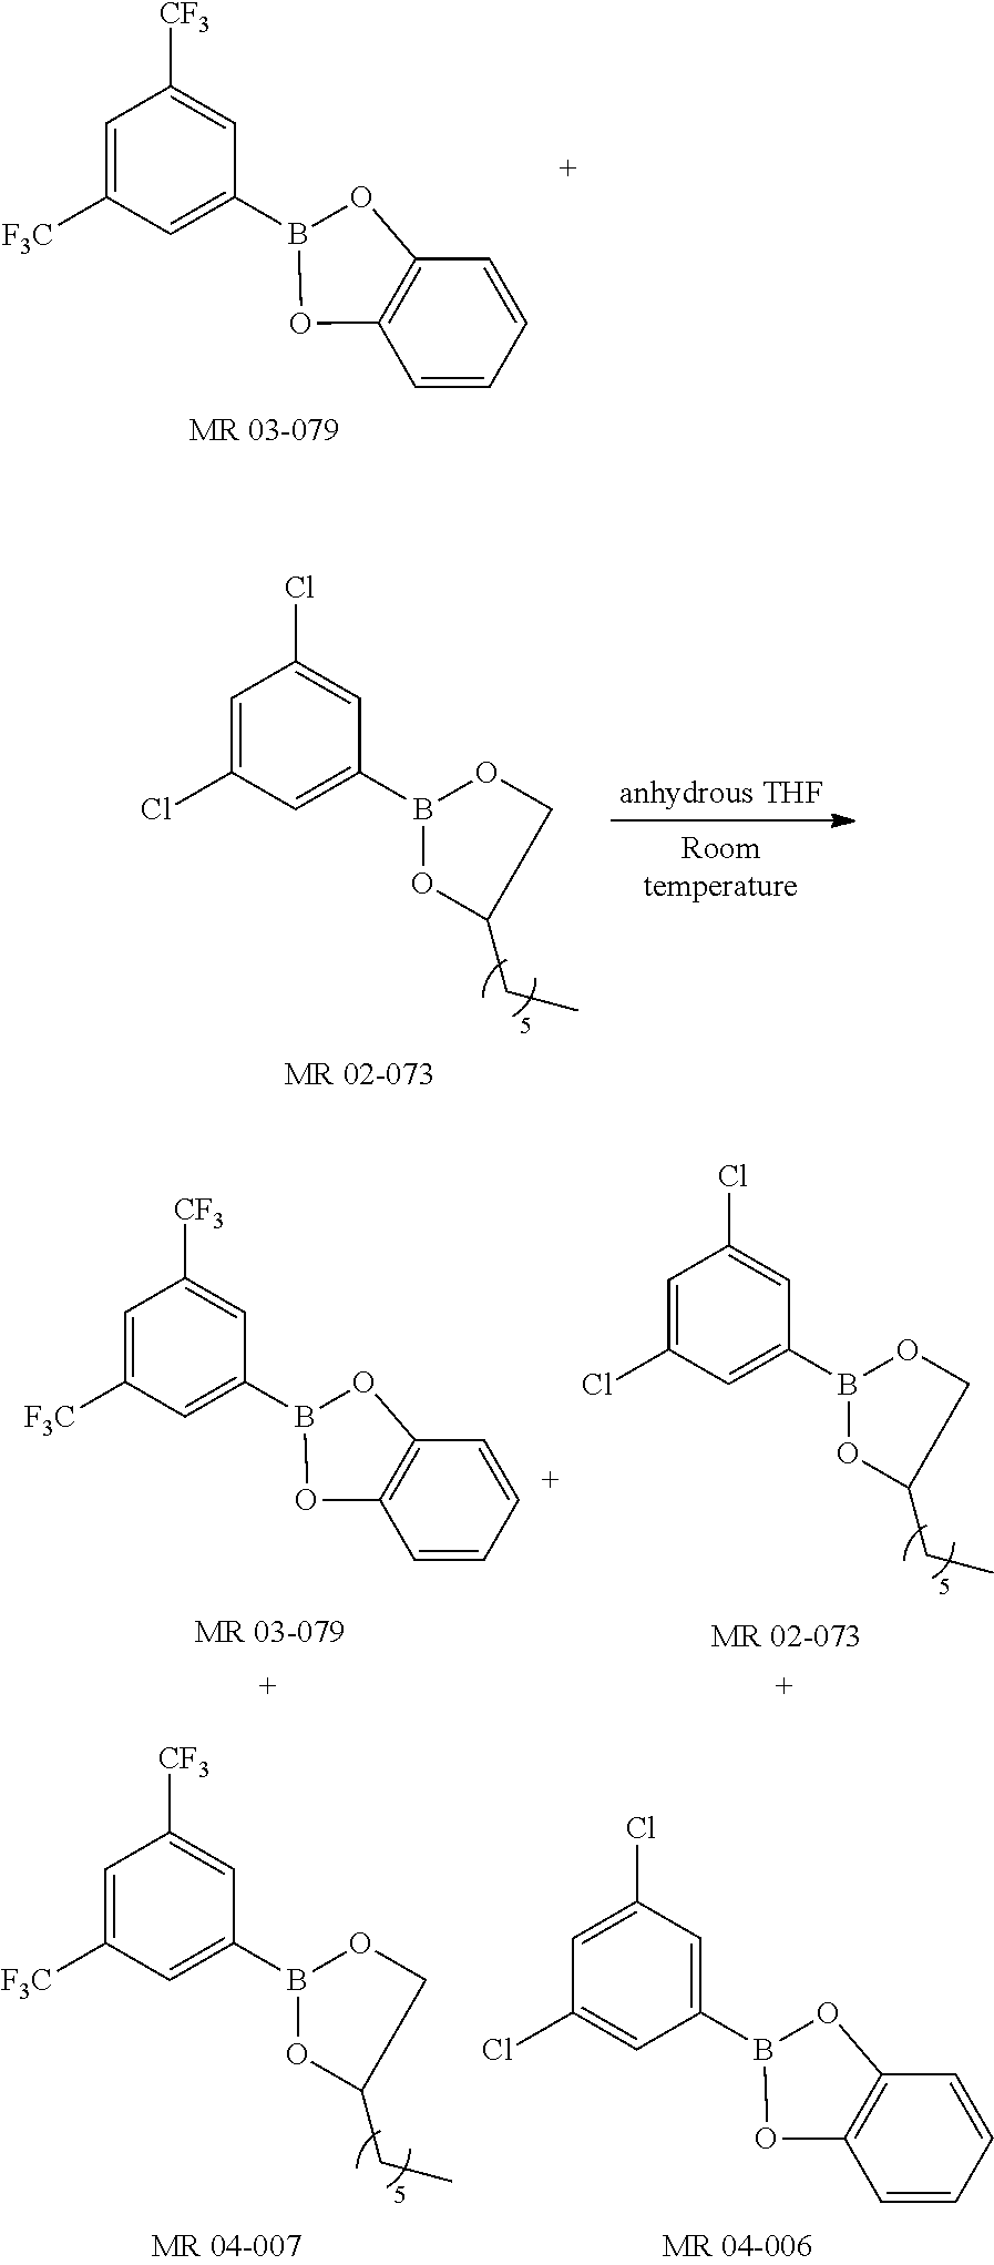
C1=C([F3C])C=C(B2OC3=C(C=CC=C3)O2)C=C1[CF3].C1=C(Cl)C=C(B2OC(CC)CO2)C=C1Cl.C1=C(Cl)C=C(B2OC(CC)CO2)C=C1Cl.C1=C([F3C])C=C(B2OC3=C(C=CC=C3)O2)C=C1[CF3].C1=C([F3C])C=C(B2OC(CC)CO2)C=C1[CF3].C1=C(Cl)C=C(B2OC3=C(C=CC=C3)O2)C=C1Cl
